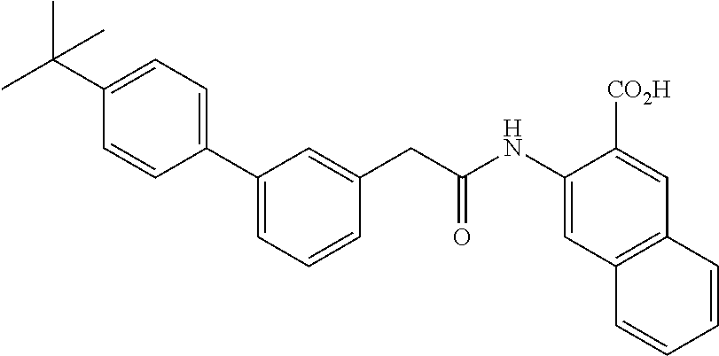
C1(C(C)(C)C)=CC=C(C2=CC=CC(CC(NC3=CC4=C(C=C3[CO2H])C=CC=C4)=O)=C2)C=C1
